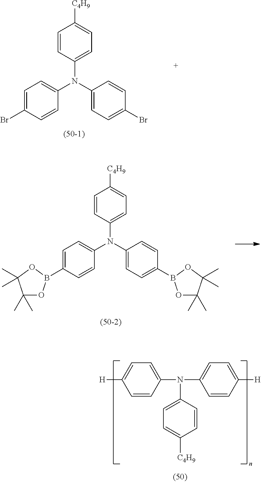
C1=C(N(C2=CC=C([C4H9])C=C2)C2=CC=C(Br)C=C2)C=CC(Br)=C1.C1=C(N(C2=CC=C([C4H9])C=C2)C2=CC=C(B3OC(C)(C)C(C)(C)O3)C=C2)C=CC(B2OC(C)(C)C(C)(C)O2)=C1.C1=C(N(C2=CC=C([C4H9])C=C2)C2=CC=C([H])C=C2)C=CC([H])=C1
